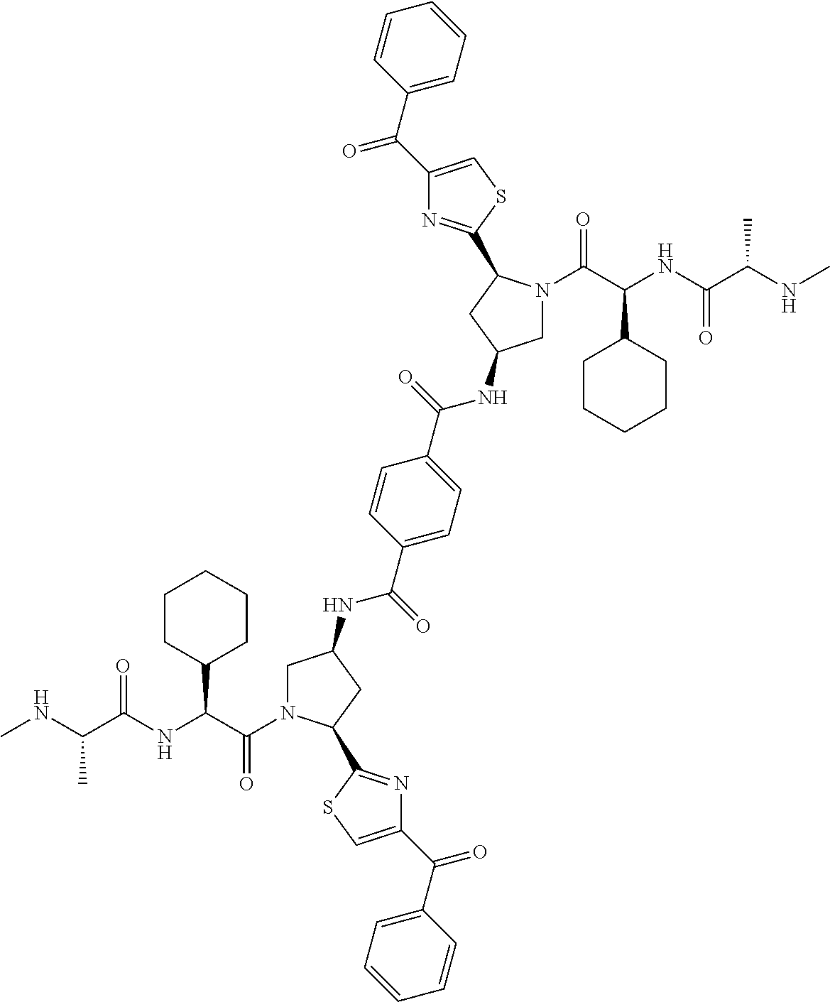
C(C(NC(C(NC)C)=O)C1CCCCC1)(=O)N1CC(NC(C2=CC=C(C(=O)NC3CN(C(=O)C(C4CCCCC4)NC(C(C)NC)=O)C(C4=NC(C(C5=CC=CC=C5)=O)=CS4)C3)C=C2)=O)CC1C1=NC(C(C2=CC=CC=C2)=O)=CS1
